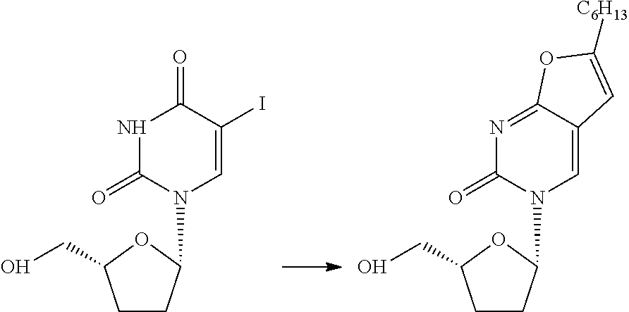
C1CC(N2C=C(I)C(=O)NC2=O)OC1CO.C1CC(N2C=C3C(=NC2=O)OC([C6H13])=C3)OC1CO
